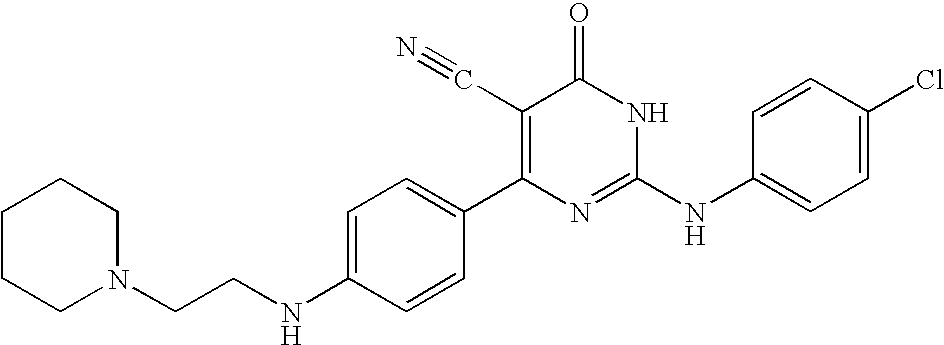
C1=CC(C2=C(C#N)C(=O)NC(NC3=CC=C(Cl)C=C3)=N2)=CC=C1NCCN1CCCCC1
